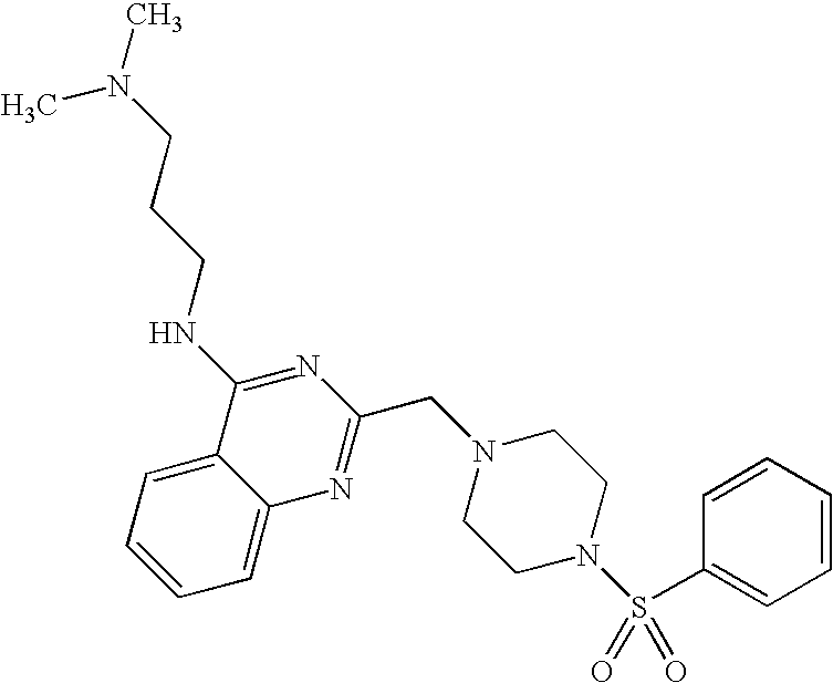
C1=C2C(=CC=C1)N=C(CN1CCN(S(C3=CC=CC=C3)(=O)=O)CC1)N=C2NCCCN(C)C
